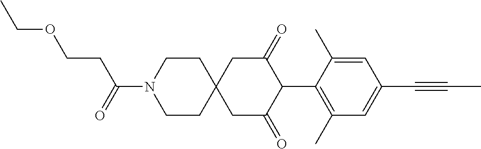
C1CN(C(=O)CCOCC)CCC12CC(=O)C(C1=C(C)C=C(C#CC)C=C1C)C(=O)C2
